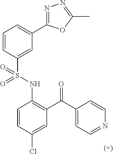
C1=CC(S(NC2=C(C(=O)C3=CC=NC=C3)C=C(Cl)C=C2)(=O)=O)=CC(C2=NN=C(C)O2)=C1
